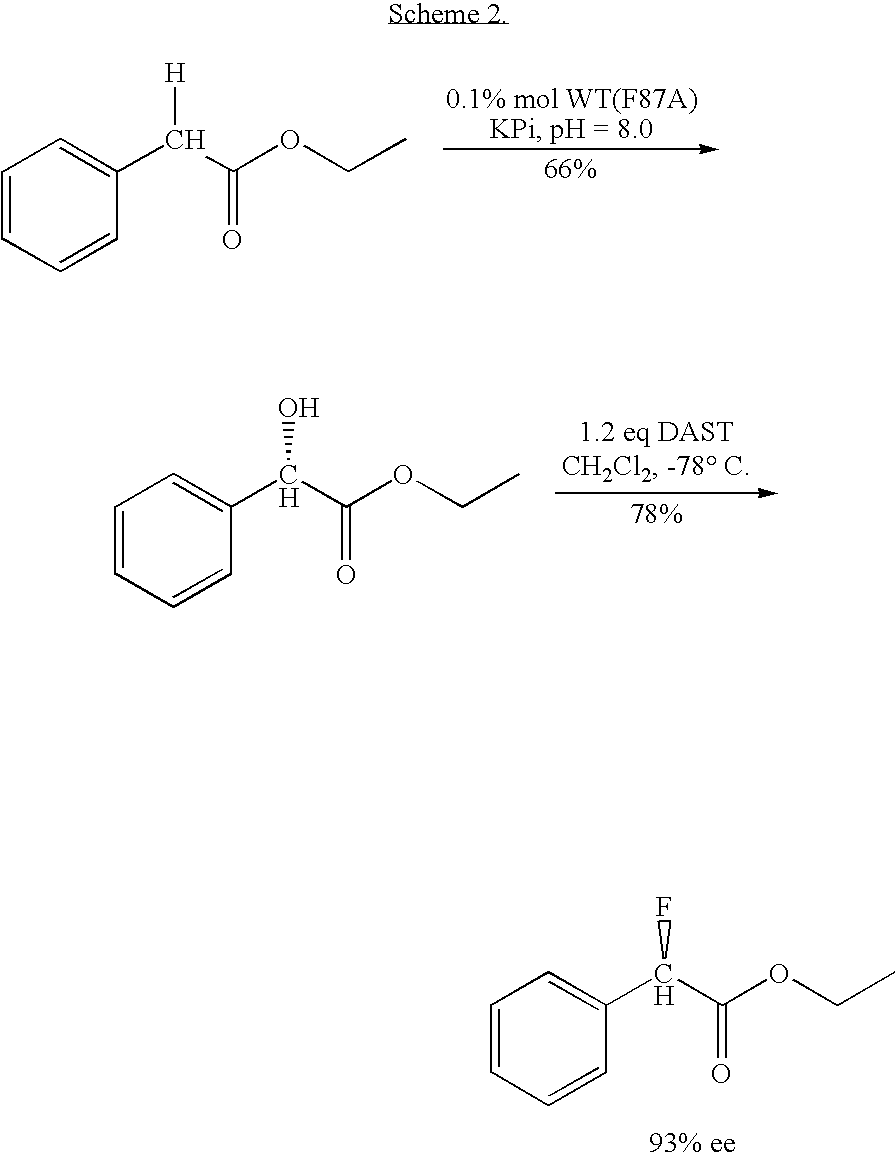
C1=CC=CC(C(C(OCC)=O)O)=C1.C1=CC=CC(C(C(OCC)=O)F)=C1.C1=CC=CC(C(C(OCC)=O)[H])=C1
